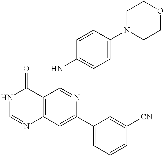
C12=C(C=C(C3=CC=CC([CN])=C3)N=C1NC1=CC=C(N3CCOCC3)C=C1)N=CNC2=O
